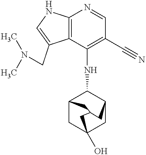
C12=C(C(NC3C4CC5(O)CC3CC(C4)C5)=C(C#N)C=N1)C(CN(C)C)=CN2
